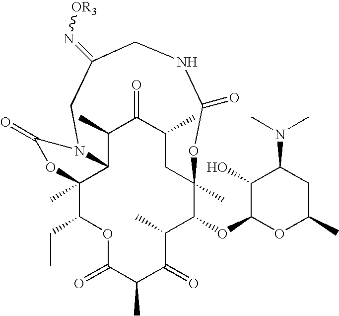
C1(C)C2C3(C)C(CC)OC(=O)C(C)C(=O)C(C)C(OC4OC(C)CC(N(C)C)C4O)C(C)(CC(C)C1=O)OC(=O)NCC(=N[OR3])CN2C(=O)O3
